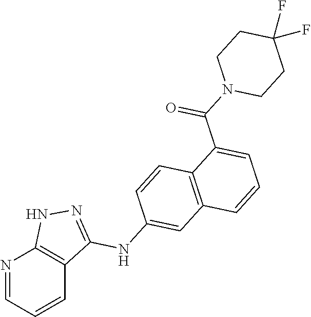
N1=CC=CC2=C1NN=C2NC1=CC2=C(C=C1)C(C(N1CCC(F)(F)CC1)=O)=CC=C2
